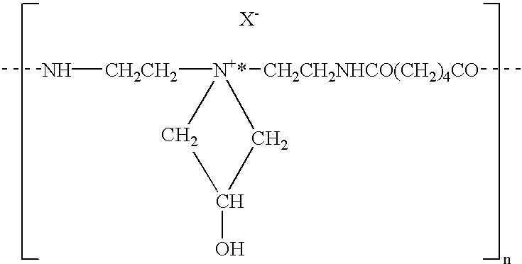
[X-].[CH2CH2]([N+*]1([CH2CH2NHCO(CH2)4CO]C)CC(O)C1)NC
